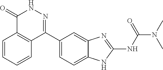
N(C)(C(=O)NC1=NC2=CC(C3=NNC(=O)C4=C3C=CC=C4)=CC=C2N1)C
